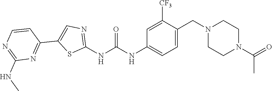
C1=C(CN2CCN(C(C)=O)CC2)C([CF3])=CC(NC(NC2=NC=C(C3=NC(NC)=NC=C3)S2)=O)=C1
